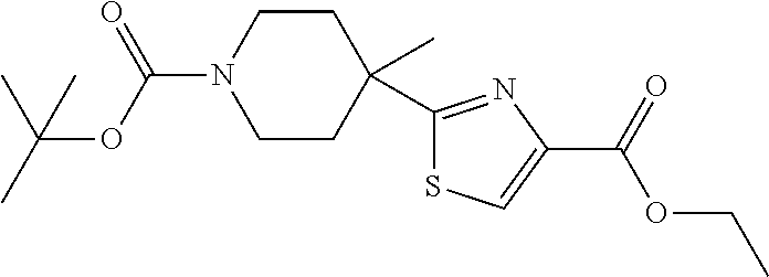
C1CC(C)(C2=NC(C(=O)OCC)=CS2)CCN1C(OC(C)(C)C)=O
